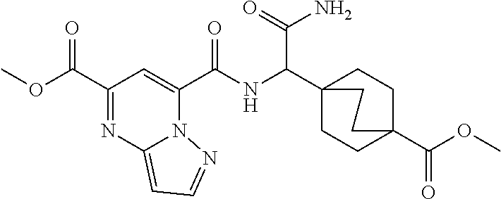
C1(C(OC)=O)=NC2=CC=NN2C(C(NC(C23CCC(C(OC)=O)(CC2)CC3)C(=O)N)=O)=C1
